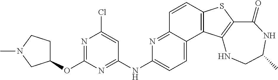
C1=CC2=C(C3=CC=C(NC4=NC(OC5CCN(C)C5)=NC(Cl)=C4)N=C13)C1=C(S2)C(=O)NC(C)CN1
